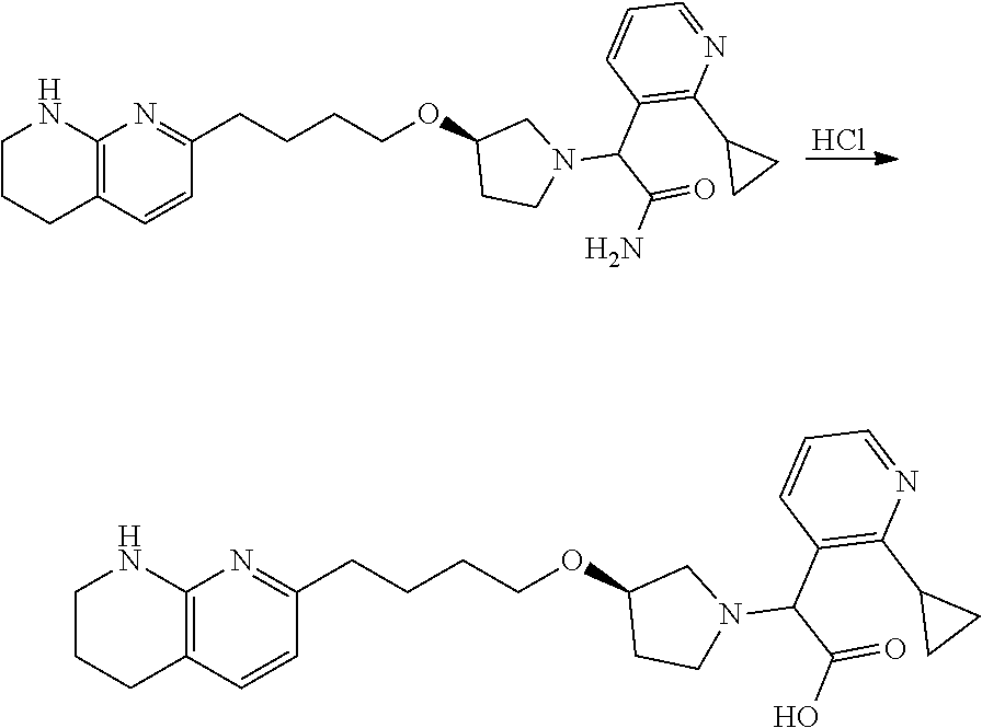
Cl.C1CCC2=C(N1)N=C(CCCCOC1CCN(C(C(N)=O)C3=C(C4CC4)N=CC=C3)C1)C=C2.C1CCC2=C(N1)N=C(CCCCOC1CCN(C(C(O)=O)C3=C(C4CC4)N=CC=C3)C1)C=C2
